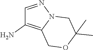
C1=NN2C(=C1N)COC(C)(C)C2
